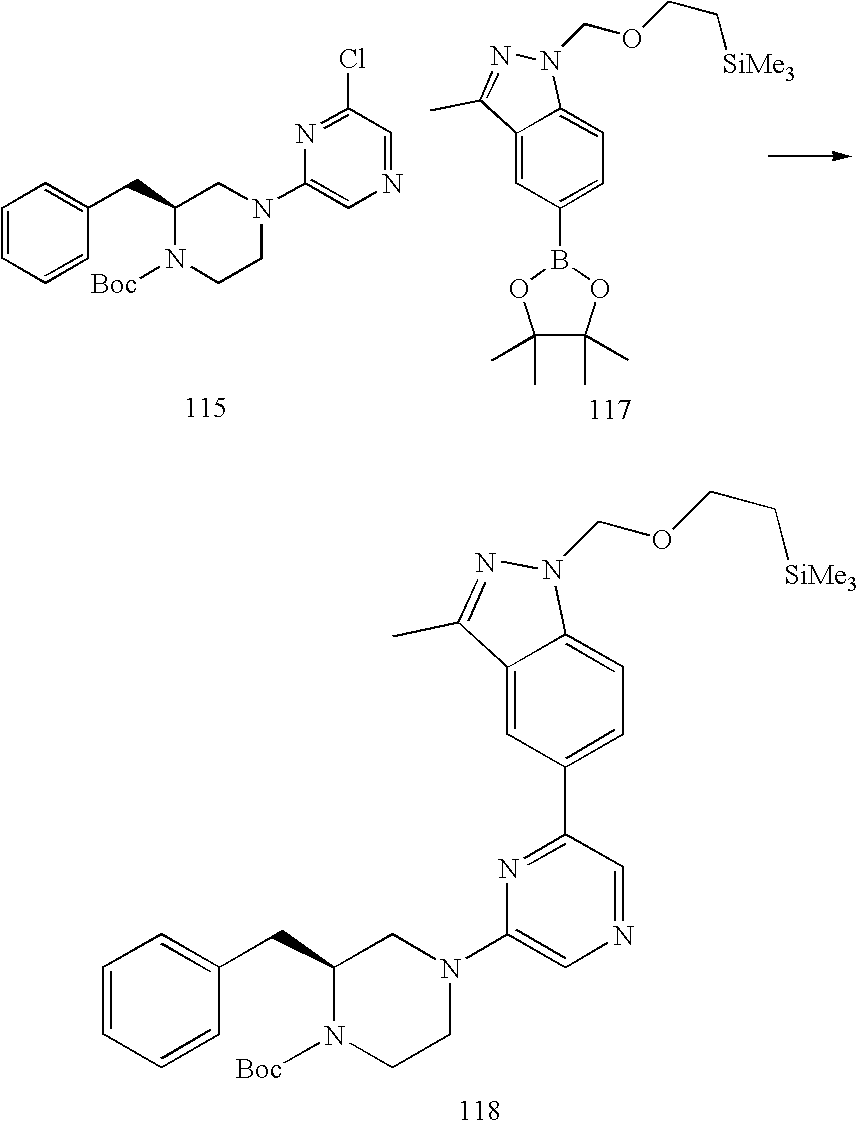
C1=CC=CC(CC2N([Boc])CCN(C3=CN=CC(C4=CC=C5C(=C4)C(C)=NN5COCC[SiMe3])=N3)C2)=C1.C1=CC=CC(CC2N([Boc])CCN(C3=CN=CC(Cl)=N3)C2)=C1.C12=CC(B3OC(C)(C)C(C)(C)O3)=CC=C1N(COCC[SiMe3])N=C2C
